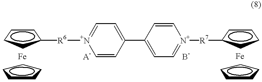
C1CCC([R6][N+]2=CC=C(C3=CC=[N+]([R7]C4CCCC4)C=C3)C=C2)C1.C1CCCC1.C1CCCC1
